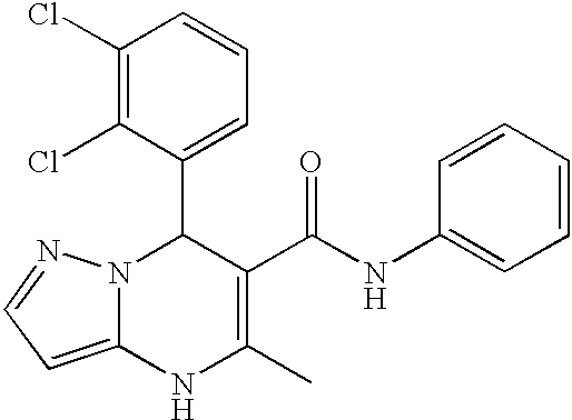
C1(Cl)=C(Cl)C(C2N3C(=CC=N3)NC(C)=C2C(NC2=CC=CC=C2)=O)=CC=C1
